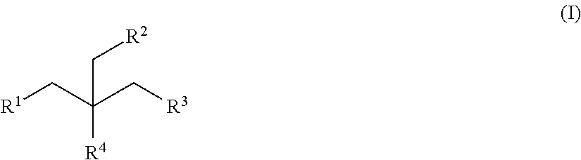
[R1]CC(C[R3])([R4])C[R2]
